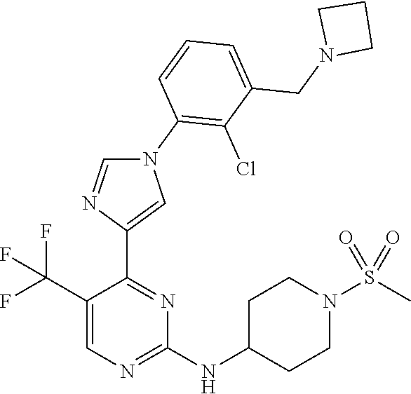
C1=C(C(F)(F)F)C(C2=CN(C3=C(Cl)C(CN4CCC4)=CC=C3)C=N2)=NC(NC2CCN(S(C)(=O)=O)CC2)=N1
